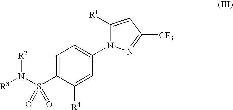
[R3]N(S(C1=CC=C(N2C([R1])=CC([CF3])=N2)C=C1[R4])(=O)=O)[R2]
